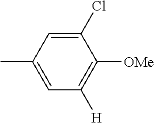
CC1=CC([H])=C([OMe])C(Cl)=C1
